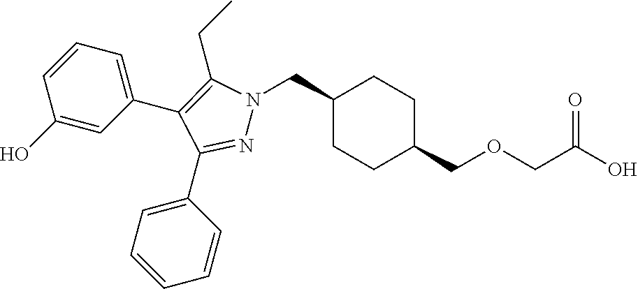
C1(CN2N=C(C3=CC=CC=C3)C(C3=CC=CC(O)=C3)=C2CC)CCC(COCC(O)=O)CC1
